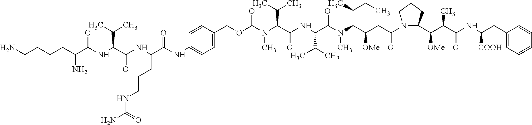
C1=C(COC(N(C(C(NC(C(N(C(C(CC(N2C(C(C(C(NC(CC3=CC=CC=C3)[COOH])=O)C)[OMe])CCC2)=O)[OMe])C(C)CC)C)=O)C(C)C)=O)C(C)C)C)=O)C=CC(NC(C(NC(C(NC(C(CCCCN)N)=O)C(C)C)=O)CCCNC(N)=O)=O)=C1
